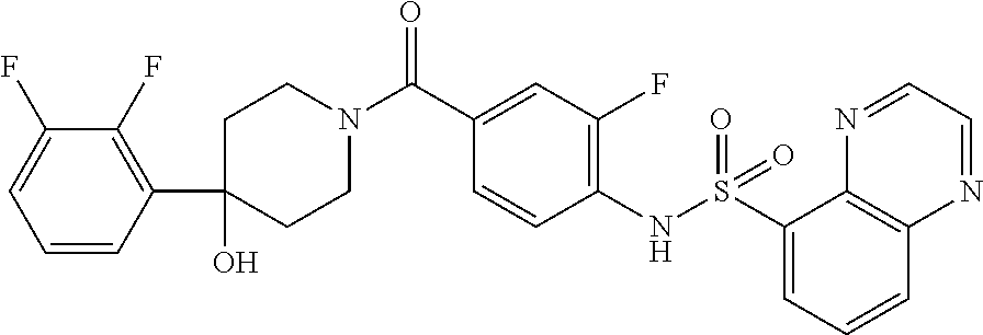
N(C1=C(F)C=C(C(N2CCC(O)(C3=C(F)C(F)=CC=C3)CC2)=O)C=C1)S(C1=CC=CC2=C1N=CC=N2)(=O)=O
